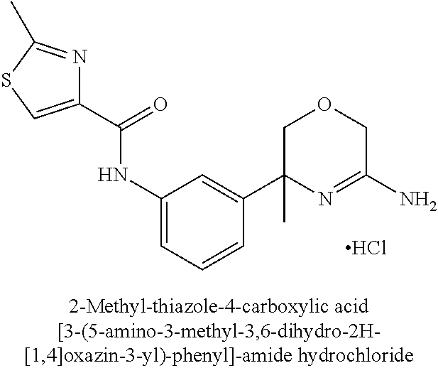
Cl.C(=O)(NC1=CC=CC(C2(C)N=C(N)COC2)=C1)C1=CSC(C)=N1
